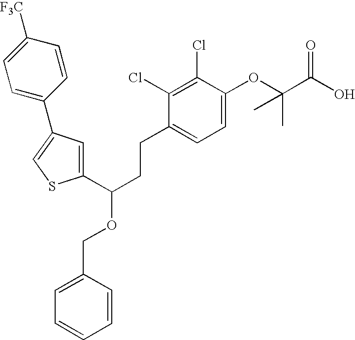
C1(C(CCC2=CC=C(OC(C(O)=O)(C)C)C(Cl)=C2Cl)OCC2=CC=CC=C2)=CC(C2=CC=C([F3C])C=C2)=CS1
